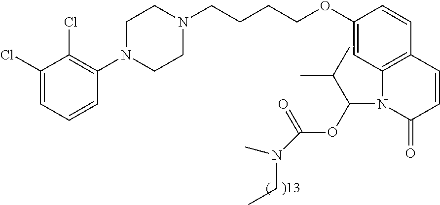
C1(Cl)=CC=CC(N2CCN(CCCCOC3=CC4=C(C=C3)C=CC(=O)N4C(C(C)C)OC(=O)N(C)CC)CC2)=C1Cl
